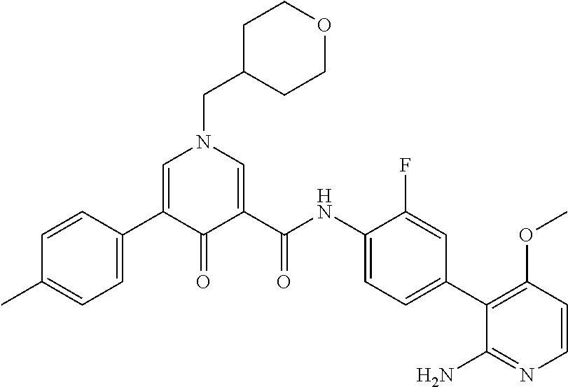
C1=CC(C2=CN(CC3CCOCC3)C=C(C(NC3=CC=C(C4=C(OC)C=CN=C4N)C=C3F)=O)C2=O)=CC=C1C
